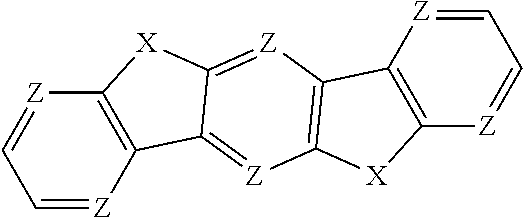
C1=[Z]C2=C([Z]=C1)[X]C1=[Z]C3=C([Z]=C21)[X]C1=C3[Z]=CC=[Z]1
